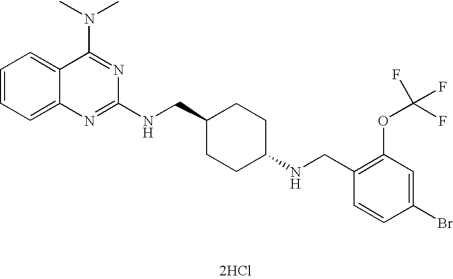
C1=CC=C2C(=C1)C(N(C)C)=NC(NCC1CCC(NCC3=C(OC(F)(F)F)C=C(Br)C=C3)CC1)=N2.[2HCl]
